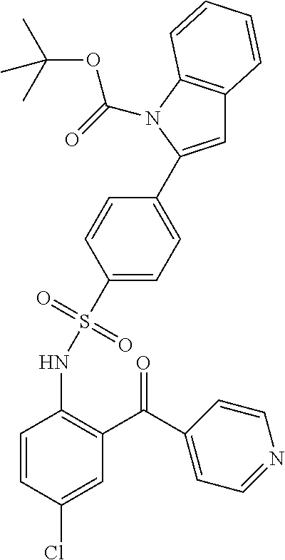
C1(S(NC2=C(C(=O)C3=CC=NC=C3)C=C(Cl)C=C2)(=O)=O)=CC=C(C2=CC3=C(N2C(=O)OC(C)(C)C)C=CC=C3)C=C1
